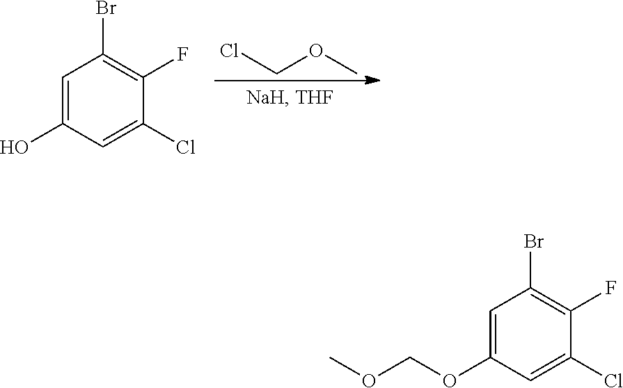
ClCOC.C1=C(O)C=C(Cl)C(F)=C1Br.C1=C(OCOC)C=C(Cl)C(F)=C1Br
